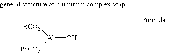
[RCO2][Al]([PhCO2])O
